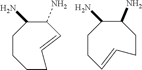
C1(N)C(N)CCCCC=C1.C1(N)C(N)CCC=CCC1
